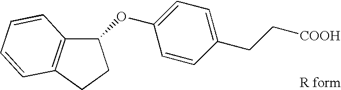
C1(CC[COOH])=CC=C(OC2C3=C(CC2)C=CC=C3)C=C1
